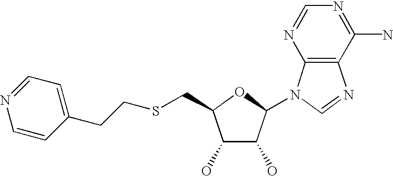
C1(O)C(O)C(N2C3=C(N=C2)C(N)=NC=N3)OC1CSCCC1=CC=NC=C1
